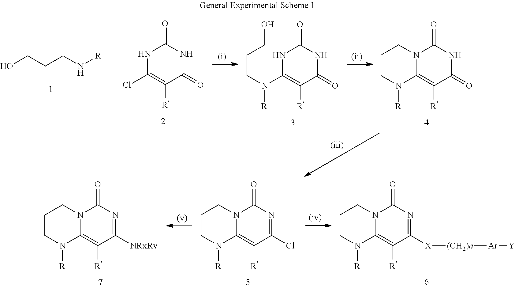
OCCCN[R].N1C(Cl)=C([R])C(=O)NC1=O.N1C(N(CCCO)[R])=C([R])C(=O)NC1=O.N12C(=C([R])C(=O)NC1=O)N([R])CCC2.N12C(=C([R])C([X][(CH2)n][Ar][Y])=NC1=O)N([R])CCC2.N12C(=C([R])C(Cl)=NC1=O)N([R])CCC2.N12C(=C([R])C([NRxRy])=NC1=O)N([R])CCC2.[(v)]
